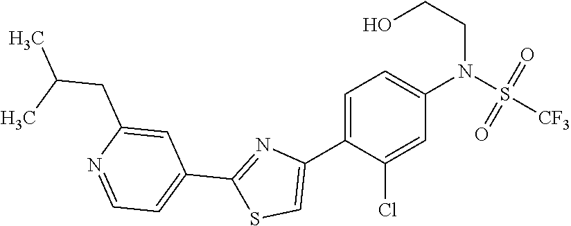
C1=C(Cl)C(C2=CSC(C3=CC=NC(CC(C)C)=C3)=N2)=CC=C1N(S(=O)(=O)[CF3])CCO
